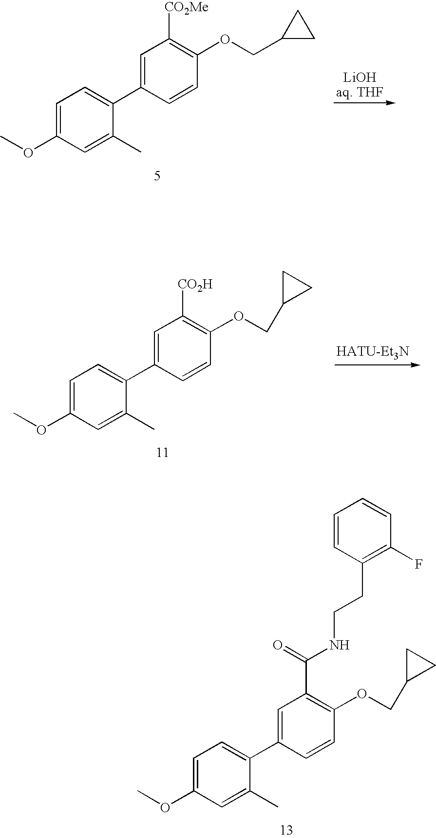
C1=C(OC)C=C(C)C(C2=CC([CO2Me])=C(OCC3CC3)C=C2)=C1.C1=C(OC)C=C(C)C(C2=CC([CO2H])=C(OCC3CC3)C=C2)=C1.C1=C(OC)C=C(C)C(C2=CC(C(=O)NCCC3=C(F)C=CC=C3)=C(OCC3CC3)C=C2)=C1
